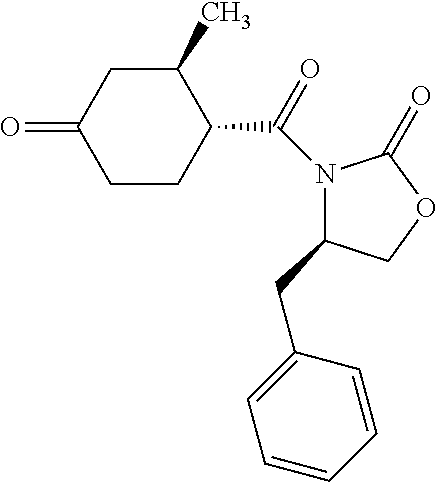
C1CC(C(=O)N2C(CC3=CC=CC=C3)COC2=O)C(C)CC1=O
